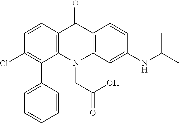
C12=C(C=CC(Cl)=C1C1=CC=CC=C1)C(=O)C1=C(N2CC(=O)O)C=C(NC(C)C)C=C1
